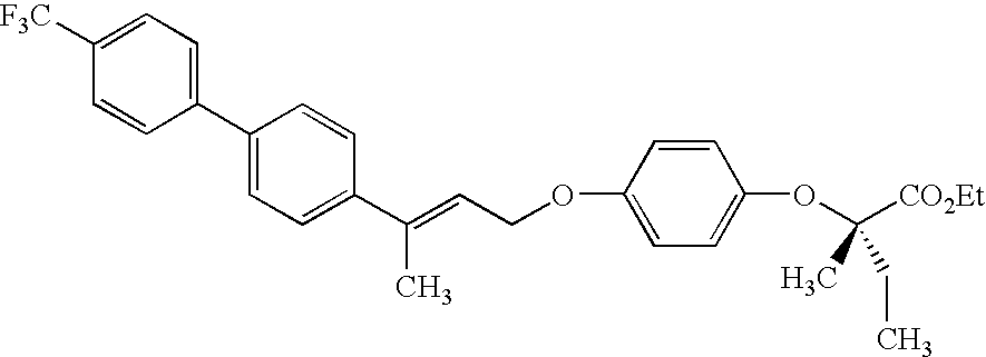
C1([F3C])=CC=C(C2=CC=C(C(=CCOC3=CC=C(OC([CO2Et])(C)CC)C=C3)C)C=C2)C=C1
